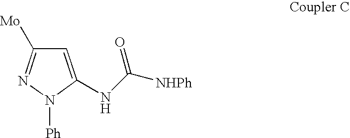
C1=C(NC([NHPh])=O)N([Ph])N=C1[Mo]
